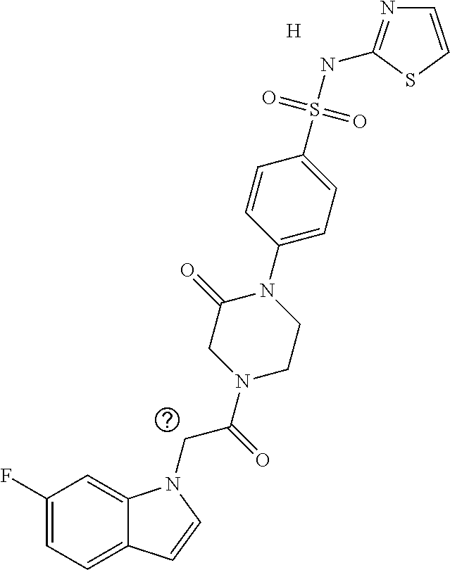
[H].C1(F)=CC=C2C(=C1)N(CC(=O)N1CC(=O)N(C3=CC=C(S(NC4=NC=CS4)(=O)=O)C=C3)CC1)C=C2
